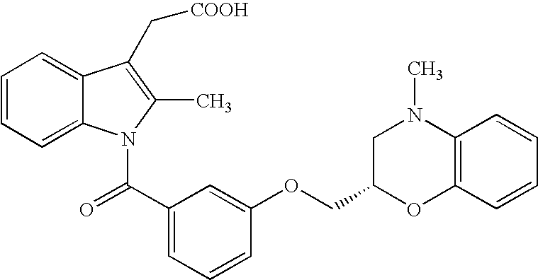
C1=CC=C2C(=C1)C(C[COOH])=C(C)N2C(C1=CC=CC(OCC2OC3=C(N(C)C2)C=CC=C3)=C1)=O
